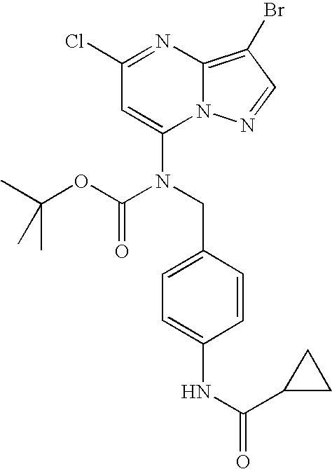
C1(Cl)=NC2=C(Br)C=NN2C(N(CC2=CC=C(NC(=O)C3CC3)C=C2)C(OC(C)(C)C)=O)=C1
